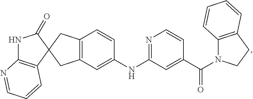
C1(=O)NC2=C(C=CC=N2)C12CC1=C(C2)C=CC(NC2=NC=CC(C(=O)N3C4=C(CC3)C=CC=C4)=C2)=C1
